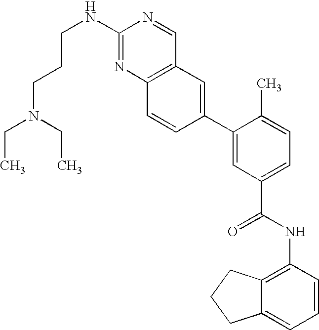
C(NC1=NC2=C(C=N1)C=C(C1=CC(C(NC3=C4C(=CC=C3)CCC4)=O)=CC=C1C)C=C2)CCN(CC)CC
